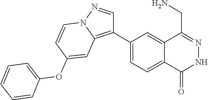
C1(C2=C3N(N=C2)C=CC(OC2=CC=CC=C2)=C3)=CC=C2C(=C1)C(CN)=NNC2=O
